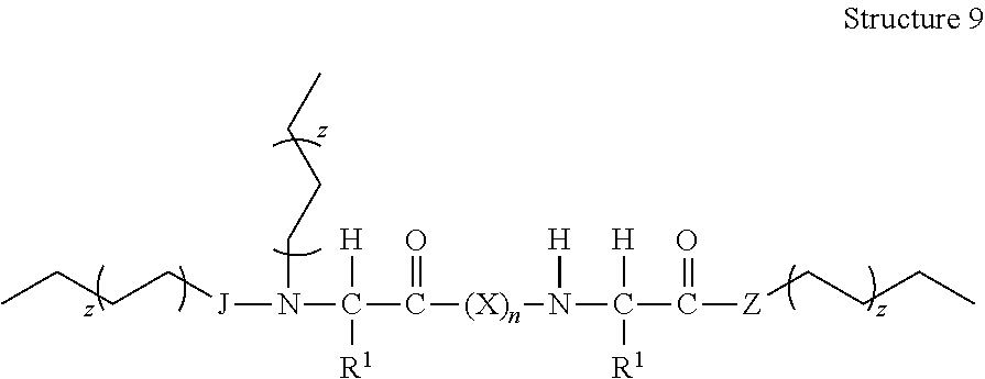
N(C([H])([R1])C(=O)[(X)n]N([H])C([H])([R1])C(=O)[Z]CCCC)([J]CCCC)CCCC
